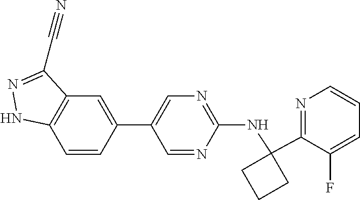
C12=C(C=CC(C3=CN=C(NC4(C5=NC=CC=C5F)CCC4)N=C3)=C1)NN=C2C#N
